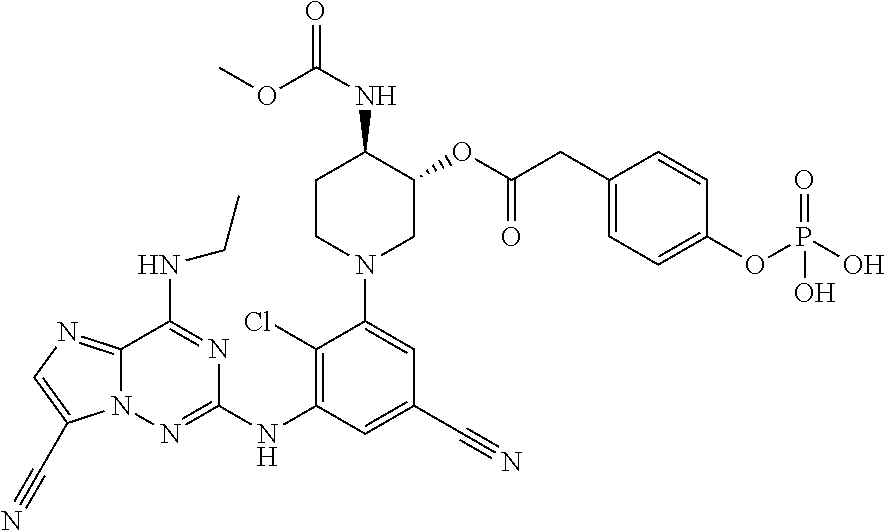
C1CN(C2=CC(C#N)=CC(NC3=NN4C(=NC=C4C#N)C(NCC)=N3)=C2Cl)CC(OC(CC2=CC=C(OP(O)(=O)O)C=C2)=O)C1NC(OC)=O
